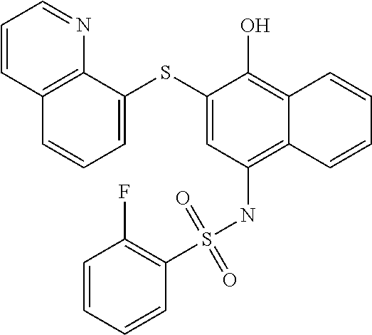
C1=C(SC2=CC(NS(C3=C(F)C=CC=C3)(=O)=O)=C3C(=C2O)C=CC=C3)C2=C(C=C1)C=CC=N2
